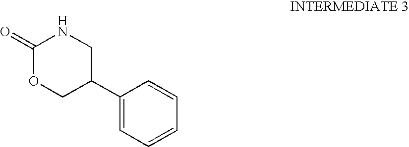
C1(=O)OCC(C2=CC=CC=C2)CN1
